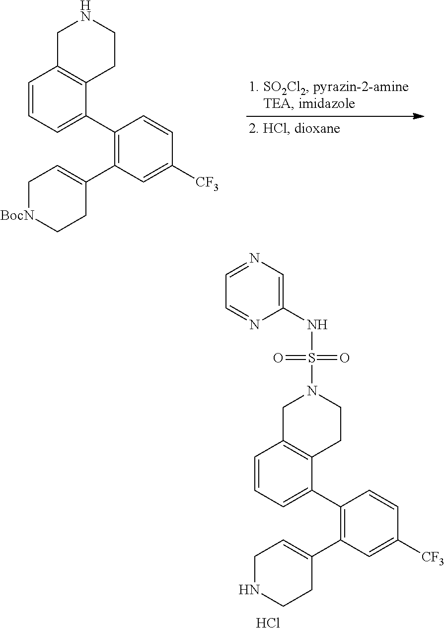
C1(C2=CC=CC3=C2CCNC3)=C(C2=CC[BocN]CC2)C=C([CF3])C=C1.C1(C2=CC=CC3=C2CCN(S(=O)(=O)NC2=CN=CC=N2)C3)=C(C2=CCNCC2)C=C([CF3])C=C1.Cl
